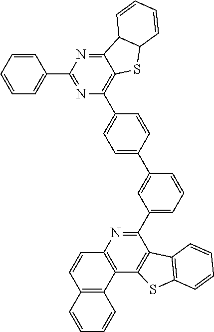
C1(C2=CC=CC(C3=CC=C(C4=C5C(=NC(C6=CC=CC=C6)=N4)C4C(S5)C=CC=C4)C=C3)=C2)=NC2=C(C3=C1C1=C(S3)C=CC=C1)C1=C(C=C2)C=CC=C1
